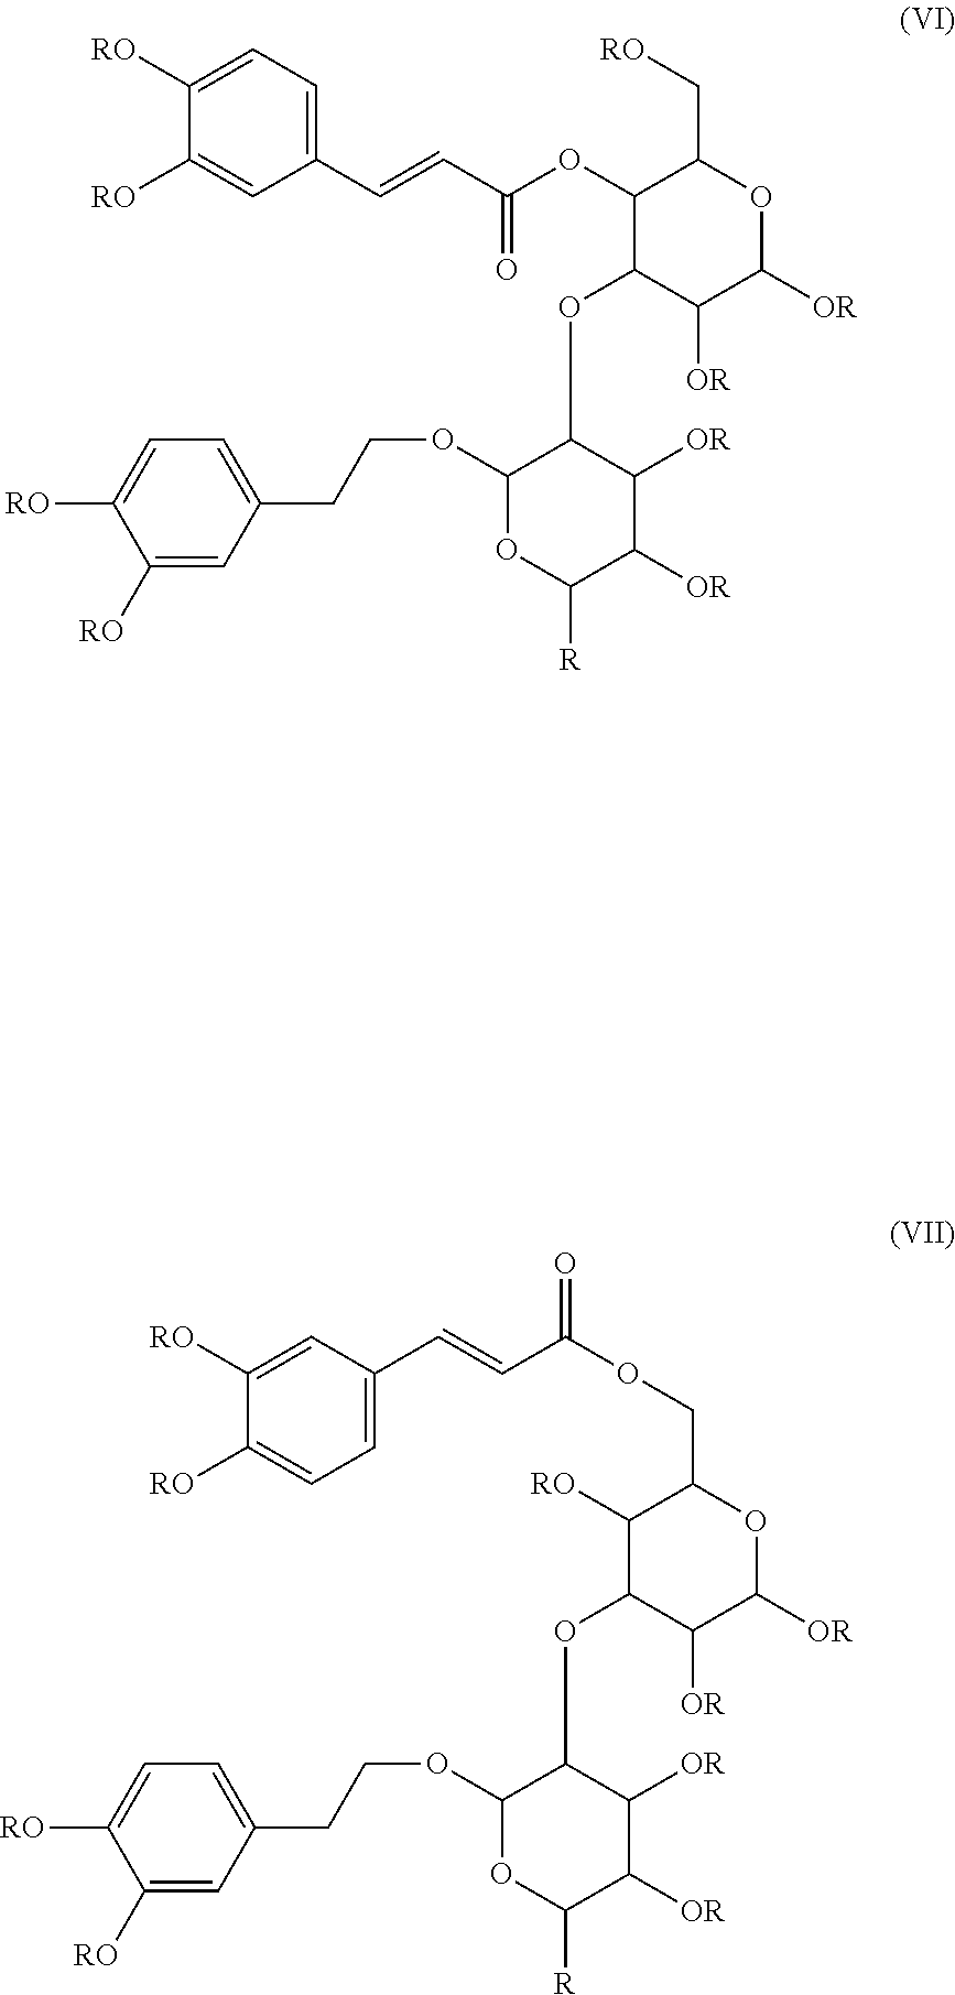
C1(C=CC(OC2C(OC3C(OCCC4=CC=C([RO])C([RO])=C4)OC([R])C([OR])C3[OR])C([OR])C([OR])OC2C[RO])=O)=CC=C([RO])C([RO])=C1.[RO]C1C(OC2C(OCCC3=CC=C([RO])C([RO])=C3)OC([R])C([OR])C2[OR])C([OR])C([OR])OC1COC(=O)C=CC1=CC=C([RO])C([RO])=C1
